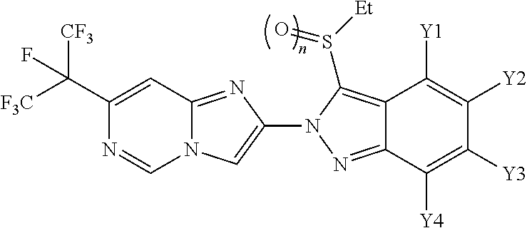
N12C(=NC(N3N=C4C(=C3S([Et])=O)C([Y1])=C([Y2])C([Y3])=C4[Y4])=C1)C=C(C([F3C])([CF3])F)N=C2
